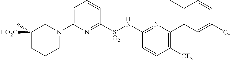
C1=C(N2CC([HO2C])(C)CCC2)N=C([SO2]NC2=NC(C3=C(C)C=CC(Cl)=C3)=C([CF3])C=C2)C=C1
